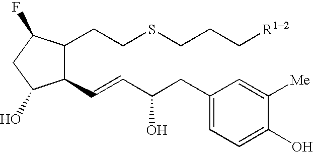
C1(C=CC(CC2=CC=C(O)C([Me])=C2)O)C(CCSCCC[R12])C(F)CC1O
